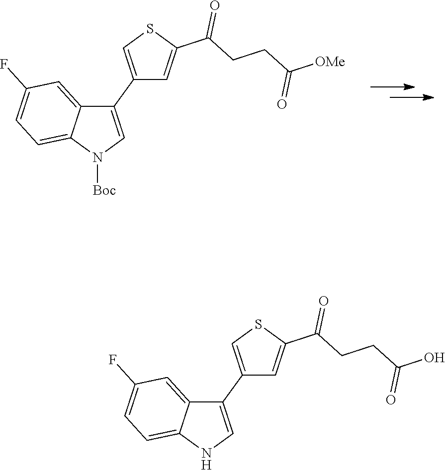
C1(C2=CSC(C(CCC([OMe])=O)=O)=C2)=CN([Boc])C2=CC=C(F)C=C12.C1(C2=CSC(C(CCC(O)=O)=O)=C2)=CNC2=CC=C(F)C=C12
